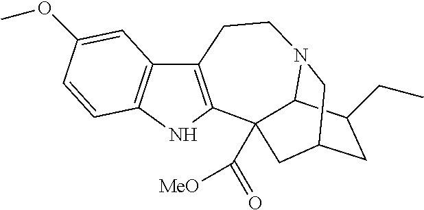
C12=C(NC3=C1C=C(OC)C=C3)C1(C(=O)[MeO])C3N(CC2)CC(CC3CC)C1
